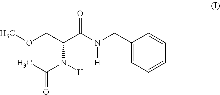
COCC(C(N([H])CC1=CC=CC=C1)=O)N(C(=O)C)[H]
